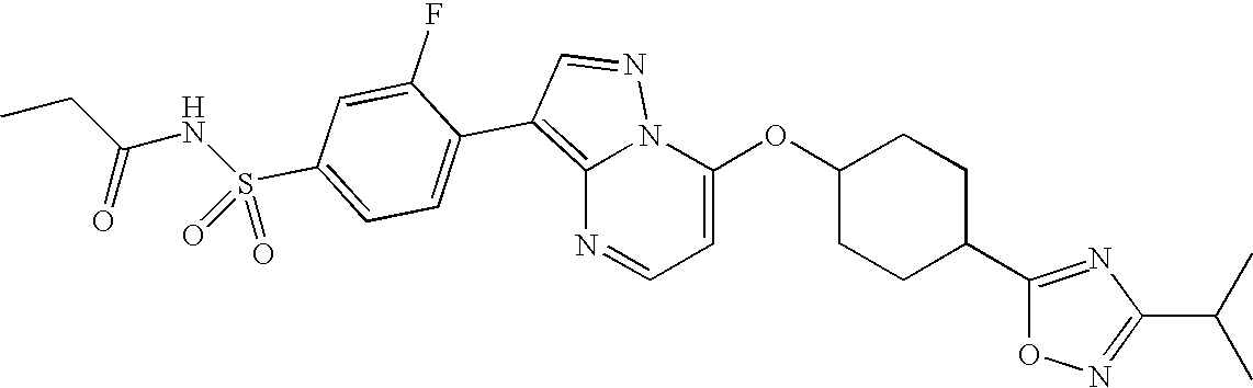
C12=C(C3=CC=C(S(NC(CC)=O)(=O)=O)C=C3F)C=NN1C(OC1CCC(C3=NC(C(C)C)=NO3)CC1)=CC=N2
